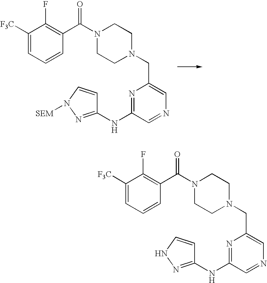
N1=C(NC2=NN([SEM])C=C2)C=NC=C1CN1CCN(C(C2=C(F)C([F3C])=CC=C2)=O)CC1.N1=C(NC2=NNC=C2)C=NC=C1CN1CCN(C(C2=C(F)C([F3C])=CC=C2)=O)CC1
